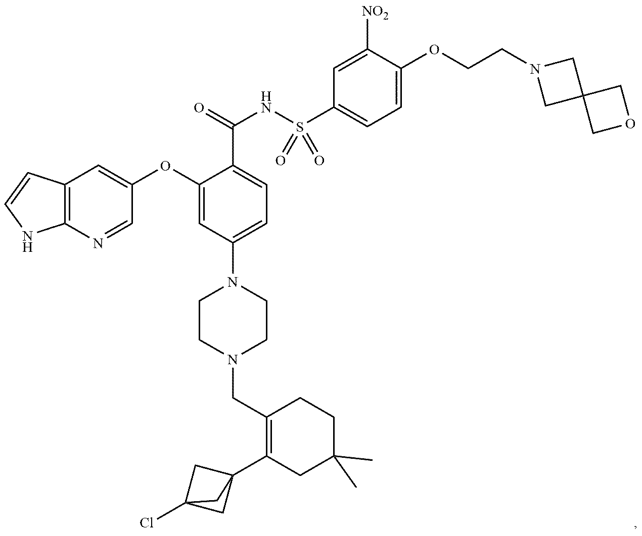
C12=C(N=CC(OC3=CC(N4CCN(CC5=C(C67CC(Cl)(C6)C7)CC(C)(C)CC5)CC4)=CC=C3C(=O)NS(C3=CC=C(OCCN4CC5(C4)COC5)C([NO2])=C3)(=O)=O)=C1)NC=C2
